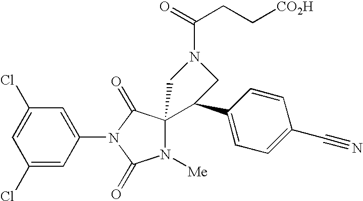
C1(Cl)=CC(Cl)=CC(N2C(=O)N([Me])C3(C2=O)C(C2=CC=C(C#N)C=C2)CN(C(=O)CC[CO2H])C3)=C1
